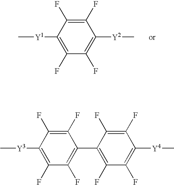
C1(F)=C(F)C([Y1]C)=C(F)C(F)=C1[Y2]C.C1(F)=C(F)C([Y3]C)=C(F)C(F)=C1C1=C(F)C(F)=C([Y4]C)C(F)=C1F
